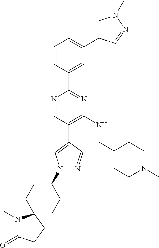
N1=CC(C2=CN(C3CCC4(CC3)N(C)C(=O)CC4)N=C2)=C(NCC2CCN(C)CC2)N=C1C1=CC(C2=CN(C)N=C2)=CC=C1
